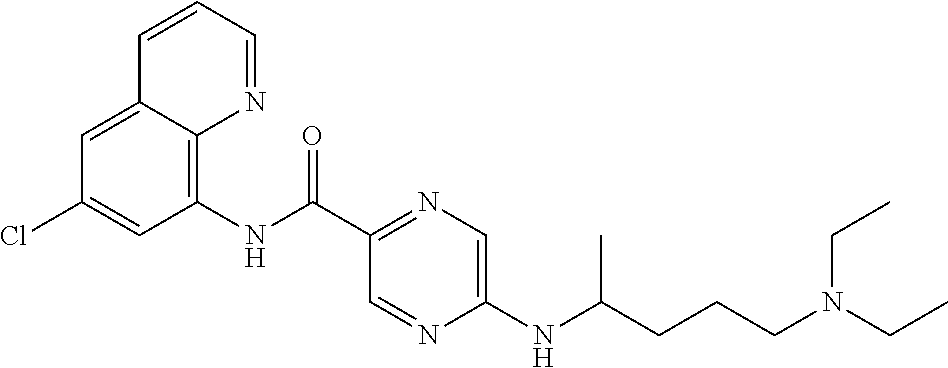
C12=CC(Cl)=CC(NC(C3=NC=C(NC(CCCN(CC)CC)C)N=C3)=O)=C1N=CC=C2
